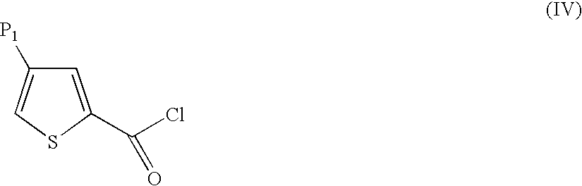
C1=C(C(=O)Cl)SC=C1[P1]
